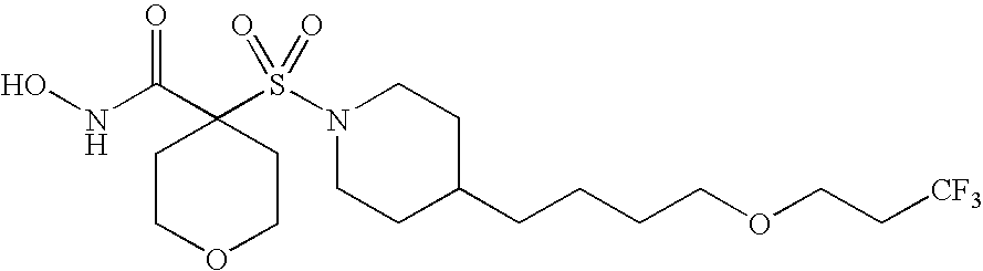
ONC(C1(S(N2CCC(CCCCOCC[CF3])CC2)(=O)=O)CCOCC1)=O
